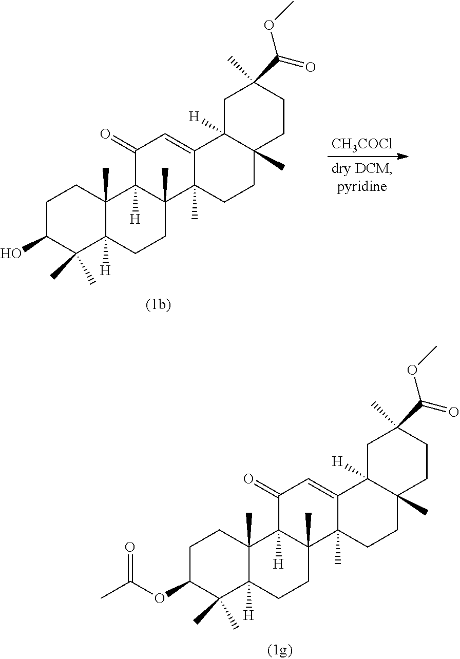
C1C(OC(C)=O)C(C)(C)C2([H])C(C)(C1)C1([H])C(C)(CC2)C2(C)C(=CC1=O)C1([H])C(C)(CC2)CCC(C)(C(=O)OC)C1.C1C(O)C(C)(C)C2([H])C(C)(C1)C1([H])C(C)(CC2)C2(C)C(=CC1=O)C1([H])C(C)(CC2)CCC(C)(C(=O)OC)C1.[CH3COCl]
